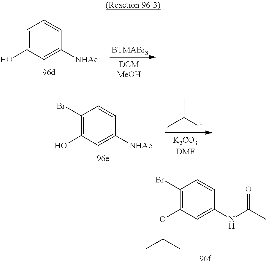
C1=C(O)C=C([NHAc])C=C1.[BTMABr3].C1(Br)=C(O)C=C([NHAc])C=C1.CC(I)C.C1(Br)=C(OC(C)C)C=C(NC(C)=O)C=C1
